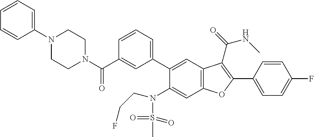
C1=CC(C2=C(C(=O)NC)C3=C(C=C(N(S(=O)(=O)C)CCF)C(C4=CC=CC(C(N5CCN(C6=CC=CC=C6)CC5)=O)=C4)=C3)O2)=CC=C1F
